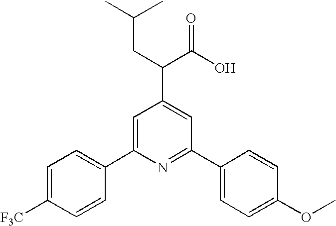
C1=C([F3C])C=CC(C2=CC(C(C(O)=O)CC(C)C)=CC(C3=CC=C(OC)C=C3)=N2)=C1
